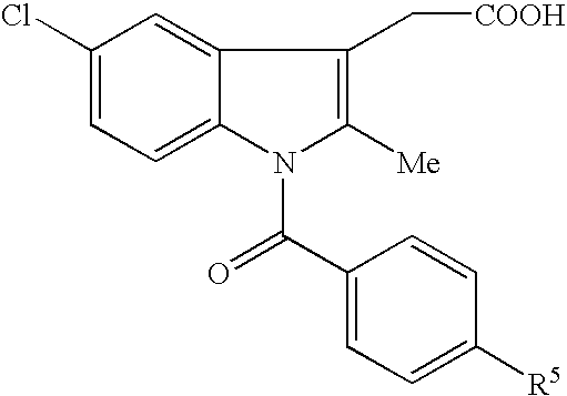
C1(Cl)=CC=C2C(=C1)C(C[COOH])=C([Me])N2C(C1=CC=C([R5])C=C1)=O
